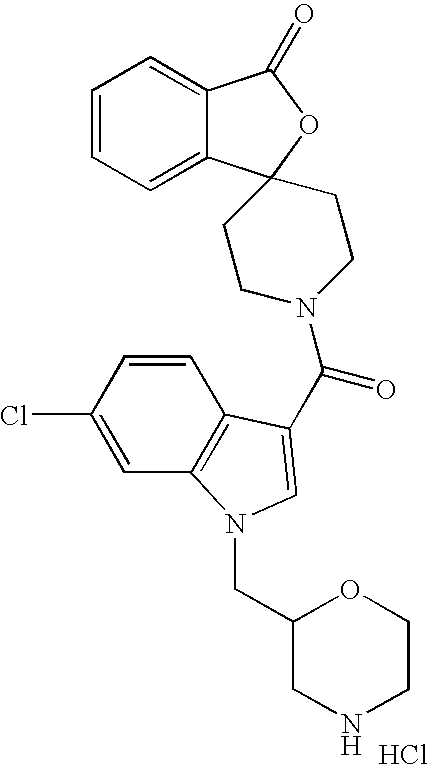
C1=CC=C2C(=C1)C(=O)OC21CCN(C(=O)C2=CN(CC3CNCCO3)C3=C2C=CC(Cl)=C3)CC1.Cl
